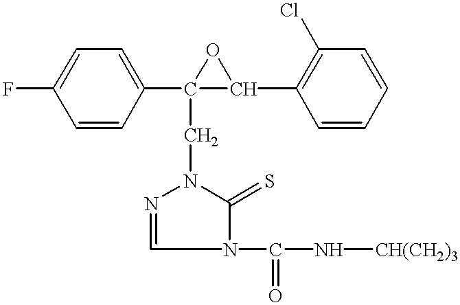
FC1=CC=C(C2(CN3N=CN(C(N[CH(CH2)3])=O)C3=S)C(C3=C(Cl)C=CC=C3)O2)C=C1
